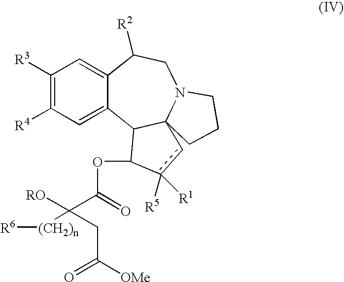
C1([R3])=C([R4])C=C2C(=C1)C([R2])CN1C3(C2C(OC(C([RO])([(CH2)n][R6])CC([OMe])=O)=O)c([R5])([R1])c3)CCC1
